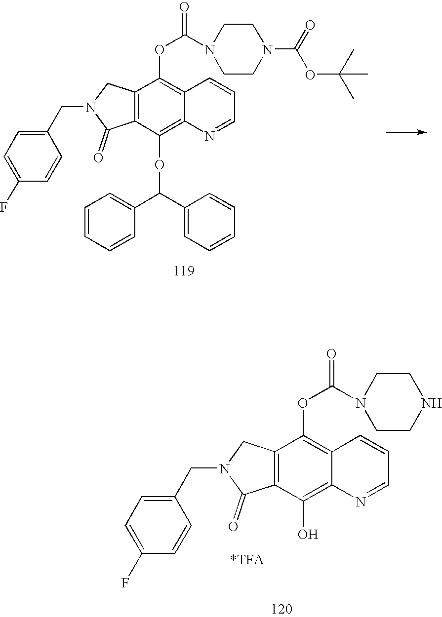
C12=C(C(O)=C3C(=C1OC(N1CCNCC1)=O)C=CC=N3)C(=O)N(CC1=CC=C(F)C=C1)C2.[*TFA].C12=C(C(OC(C3=CC=CC=C3)C3=CC=CC=C3)=C3C(=C1OC(N1CCN(C(=O)OC(C)(C)C)CC1)=O)C=CC=N3)C(=O)N(CC1=CC=C(F)C=C1)C2
